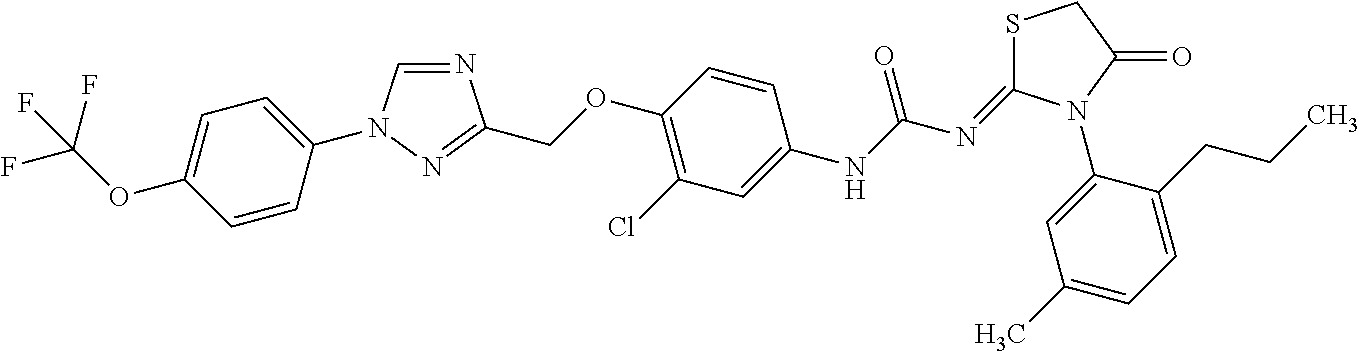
N1=CN(C2=CC=C(OC(F)(F)F)C=C2)N=C1COC1=C(Cl)C=C(NC(N=C2SCC(=O)N2C2=CC(C)=CC=C2CCC)=O)C=C1
